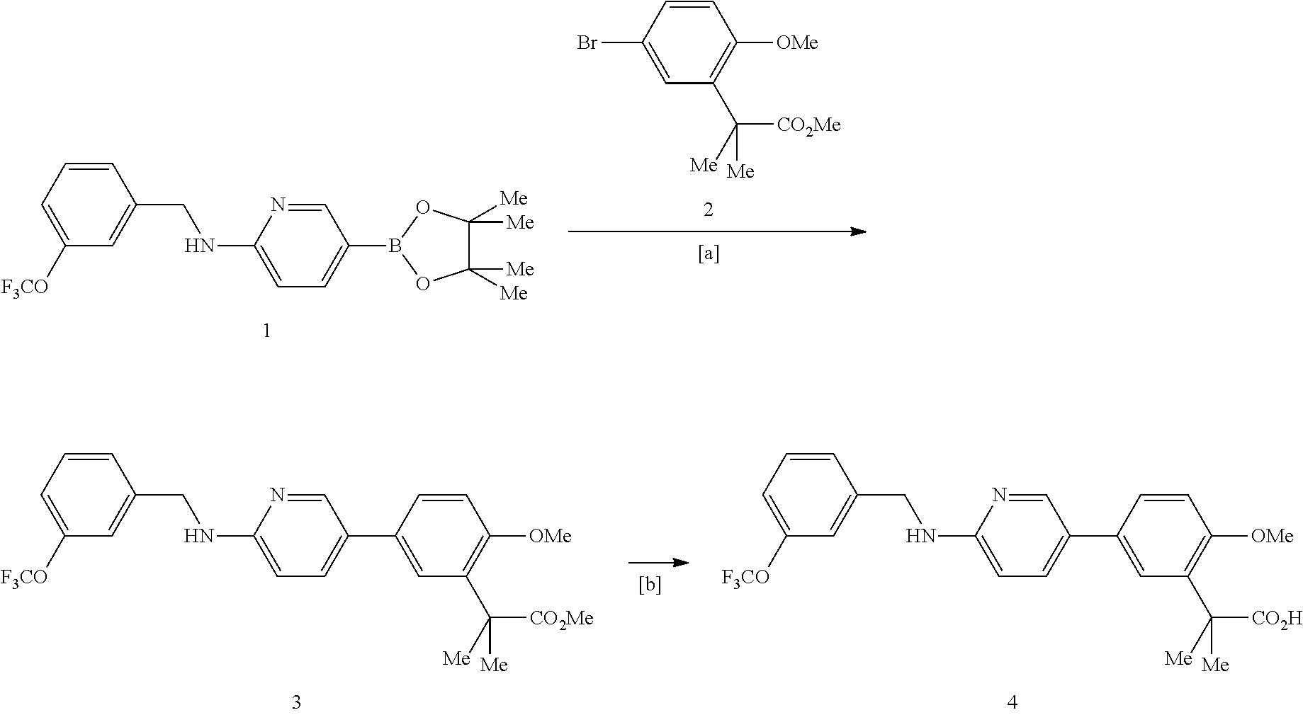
C1(Br)=CC(C([Me])([CO2Me])[Me])=C([OMe])C=C1.C1=CC=C([F3CO])C=C1CNC1=CC=C(B2OC([Me])([Me])C([Me])([Me])O2)C=N1.C1=CC=C([F3CO])C=C1CNC1=CC=C(C2=CC(C([Me])([CO2Me])[Me])=C([OMe])C=C2)C=N1.C1=CC=C([F3CO])C=C1CNC1=CC=C(C2=CC(C([Me])([CO2H])[Me])=C([OMe])C=C2)C=N1
